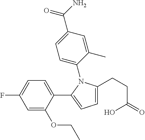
C1=C(C(=O)N)C=C(C)C(N2C(CCC(O)=O)=CC=C2C2=CC=C(F)C=C2OCC)=C1
